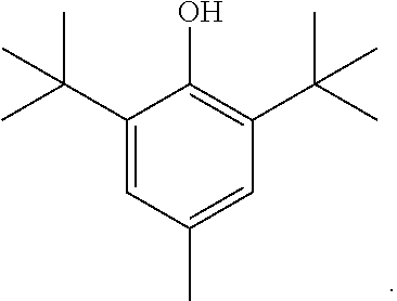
C1(C(C)(C)C)=CC(C)=CC(C(C)(C)C)=C1O
